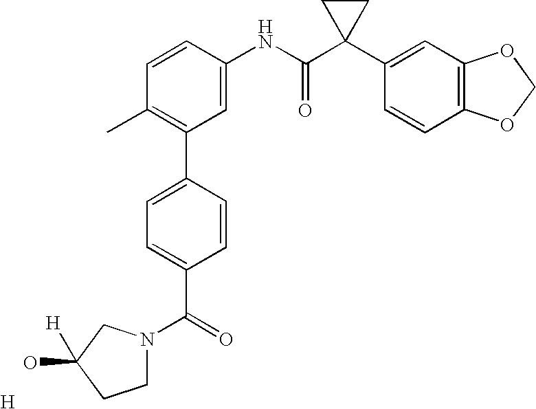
C1=CC(NC(C2(C3=CC4=C(C=C3)OCO4)CC2)=O)=CC(C2=CC=C(C(N3CCC(O)([H])C3)=O)C=C2)=C1C.[H]
